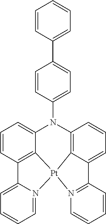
C12=N([Pt]34C5=C(C=CC=C15)N(C1=CC=C(C5=CC=CC=C5)C=C1)C1=CC=CC(=C31)C1=CC=CC=N14)C=CC=C2
